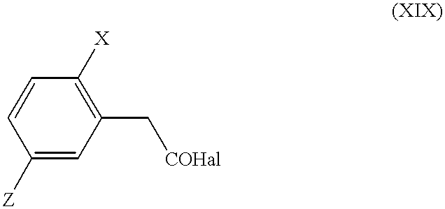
C1([Z])=CC(C[COHal])=C([X])C=C1
